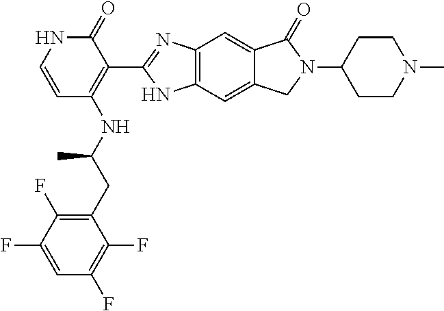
C1=CNC(=O)C(C2=NC3=C(N2)C=C2C(=C3)C(=O)N(C3CCN(C)CC3)C2)=C1NC(CC1=C(F)C(F)=CC(F)=C1F)C
